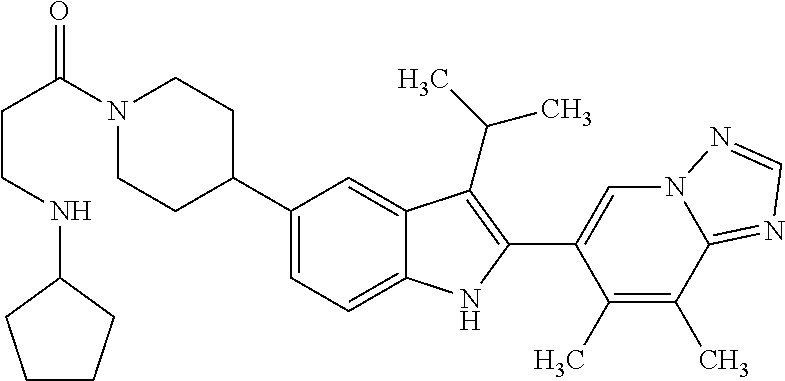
C(C(=O)N1CCC(C2=CC=C3C(=C2)C(C(C)C)=C(C2=CN4C(=NC=N4)C(C)=C2C)N3)CC1)CNC1CCCC1
